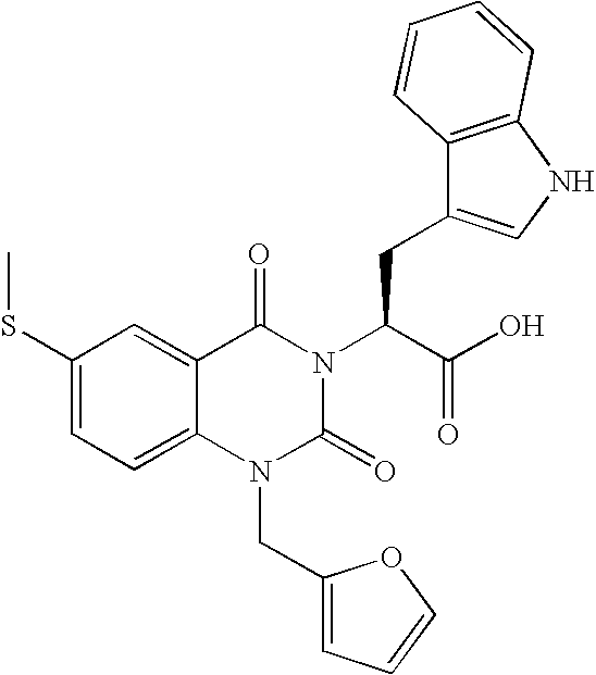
CSC1=CC=C2C(=C1)C(=O)N(C(C(O)=O)CC1=CNC3=C1C=CC=C3)C(=O)N2CC1=CC=CO1
